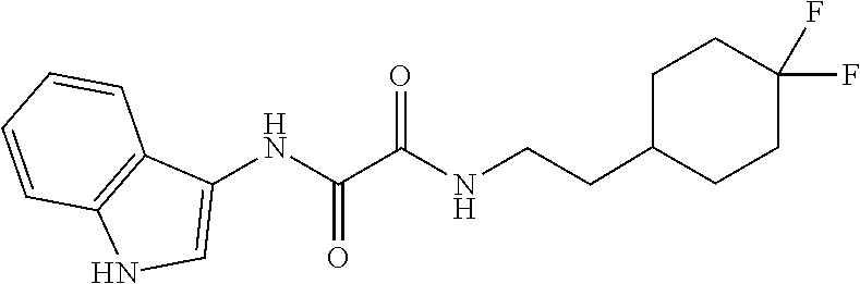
C(C1CCC(F)(F)CC1)CNC(C(NC1=CNC2=C1C=CC=C2)=O)=O
